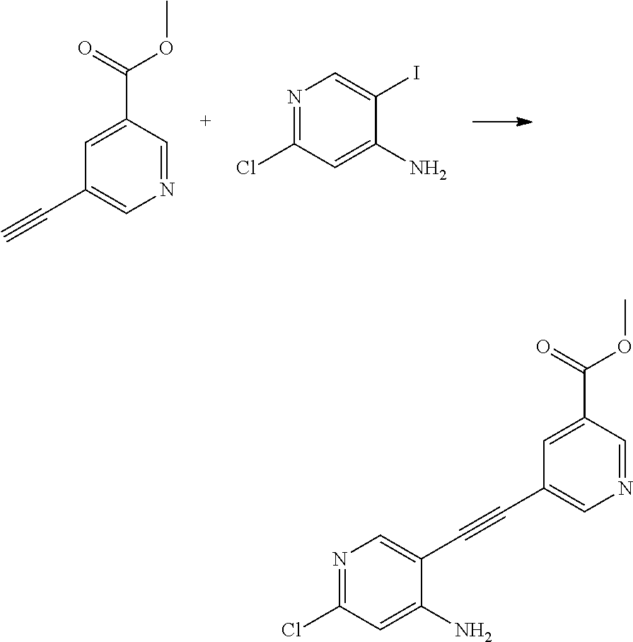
N1=C(Cl)C=C(N)C(I)=C1.C1(C#C)=CN=CC(C(=O)OC)=C1.N1=C(Cl)C=C(N)C(C#CC2=CN=CC(C(=O)OC)=C2)=C1
